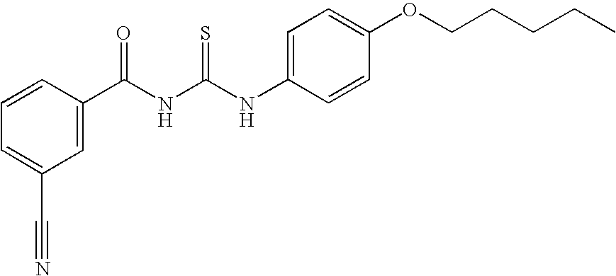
C1=C(OCCCCC)C=CC(NC(NC(C2=CC(C#N)=CC=C2)=O)=S)=C1
